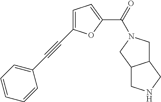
C1=C(C#CC2=CC=CC=C2)OC(C(N2CC3C(C2)CNC3)=O)=C1
